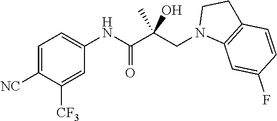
C1=C([NC])C([CF3])=CC(NC(C(CN2C3=C(CC2)C=CC(F)=C3)(O)C)=O)=C1
